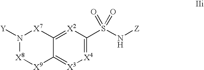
S(N[Z])(=O)(=O)C1=[X4][X3]=C2C(=[X2]1)[X7]N([Y])[X8][X9]2
